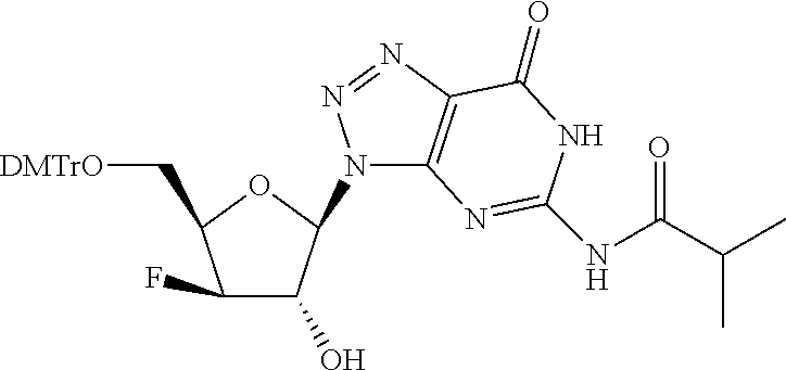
C1(F)C(O)C(N2C3=C(N=N2)C(=O)NC(NC(C(C)C)=O)=N3)OC1C[DMTrO]
